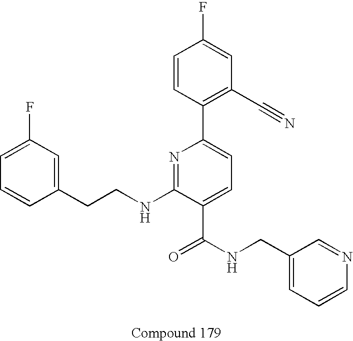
C1=CC(CCNC2=NC(C3=C(C#N)C=C(F)C=C3)=CC=C2C(NCC2=CC=CN=C2)=O)=CC(F)=C1
